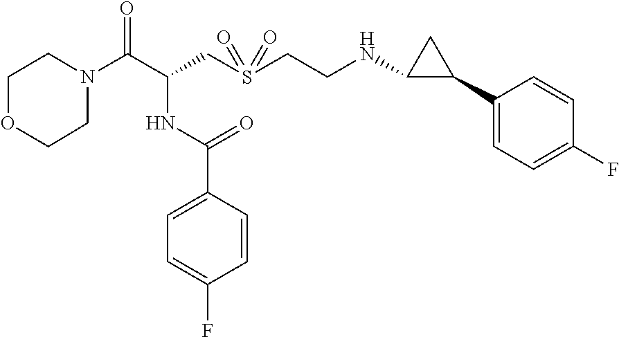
C1N(C(C(CS(CCNC2C(C3=CC=C(F)C=C3)C2)(=O)=O)NC(C2=CC=C(F)C=C2)=O)=O)CCOC1
